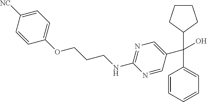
C(C1=CC=CC=C1)(C1=CN=C(NCCCOC2=CC=C([NC])C=C2)N=C1)(O)C1CCCC1
